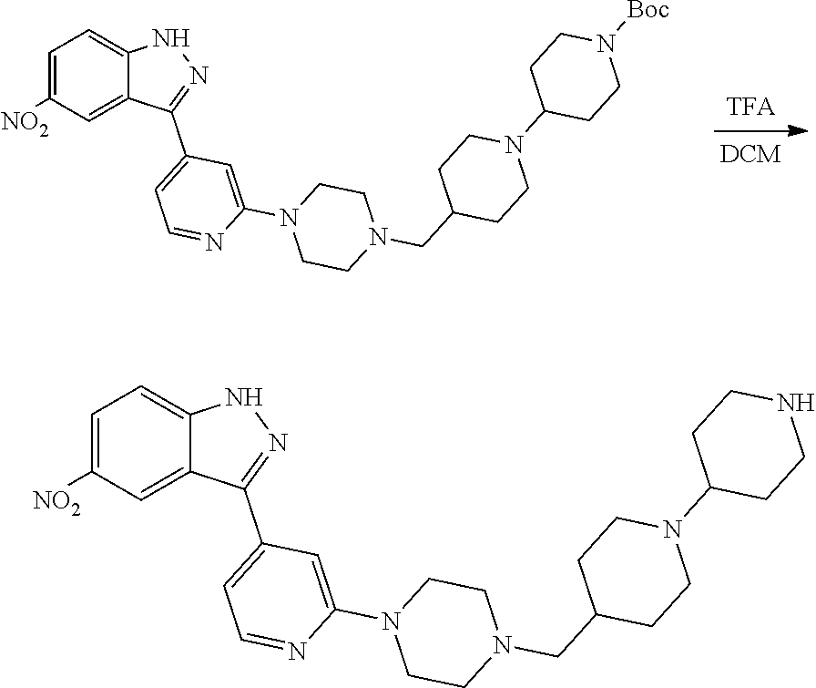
N1=C(C2=CC=NC(N3CCN(CC4CCN(C5CCNCC5)CC4)CC3)=C2)C2=CC([NO2])=CC=C2N1.N1=C(C2=CC=NC(N3CCN(CC4CCN(C5CCN([Boc])CC5)CC4)CC3)=C2)C2=CC([NO2])=CC=C2N1
